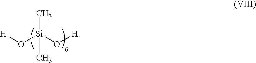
[H]O[Si](O[H])(C)C
